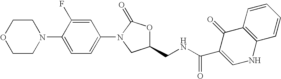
O1CCN(C2=CC=C(N3CC(CNC(C4=CNC5=C(C4=O)C=CC=C5)=O)OC3=O)C=C2F)CC1
